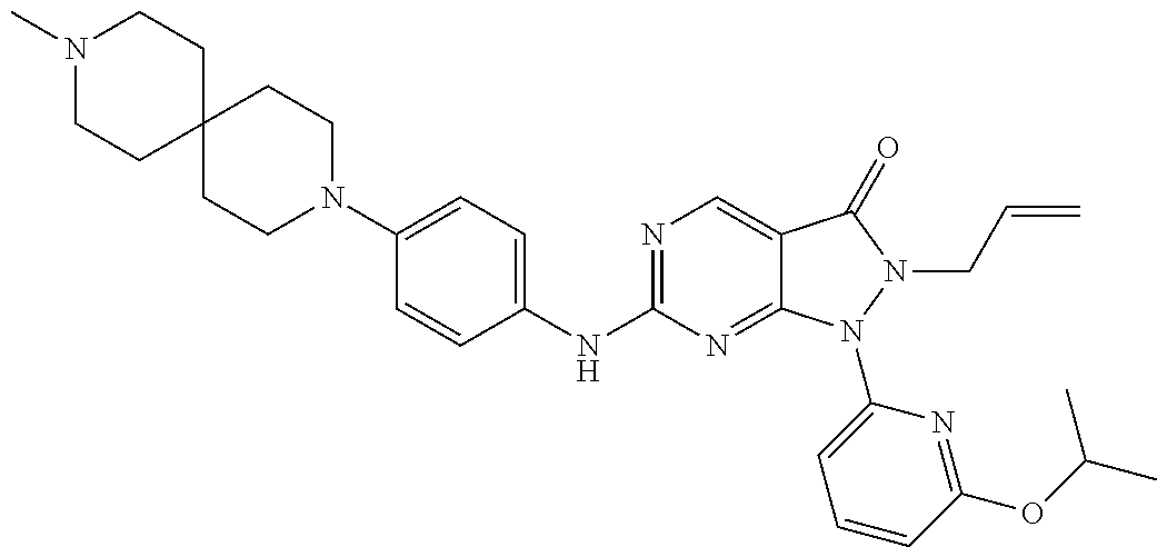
N1(C)CCC2(CC1)CCN(C1=CC=C(NC3=NC=C4C(=N3)N(C3=CC=CC(OC(C)C)=N3)N(CC=C)C4=O)C=C1)CC2
